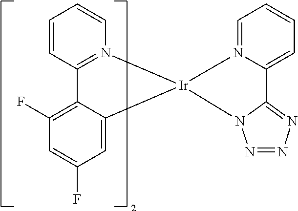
C12=C(F)C=C(F)C=C1[Ir]1(N3=C2C=CC=C3)N2=CC=CC=C2C2=NN=NN21
